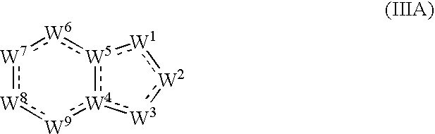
[W8]1:[W9]:[W4]2:[W5](:[W6]:[W7]:1):[W1]:[W2]:[W3]:2
